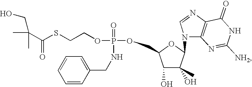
O(P(=O)(OCC1C(O)C(O)(C)C(N2C3=C(N=C2)C(=O)NC([NH2])=N3)O1)NCC1=CC=CC=C1)CCSC(=O)C(C)(C)CO
